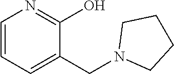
C1=CC=C(CN2CCCC2)C(O)=N1
